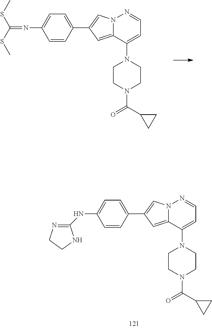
C1(C2=CN3C(=C2)C(N2CCN(C(C4CC4)=O)CC2)=CC=N3)=CC=C(N=C(SC)SC)C=C1.C1(C2=CN3C(=C2)C(N2CCN(C(C4CC4)=O)CC2)=CC=N3)=CC=C(NC2=NCCN2)C=C1
